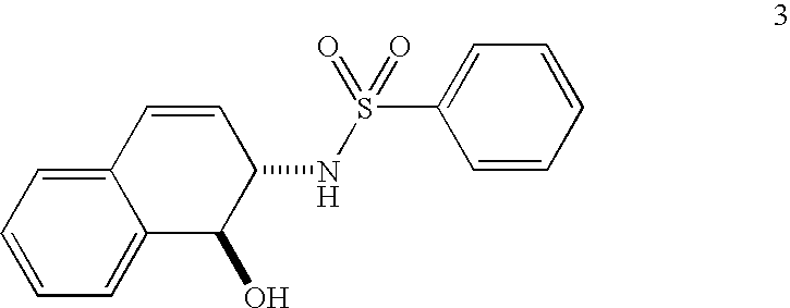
C12=CC=CC=C1C(O)C(NS(C1=CC=CC=C1)(=O)=O)C=C2
